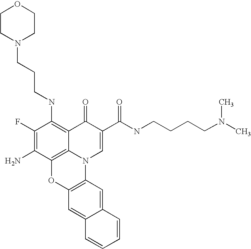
C1(F)=C(N)C2=C3C(=C1NCCCN1CCOCC1)C(=O)C(C(NCCCCN(C)C)=O)=CN3C1=C(O2)C=C2C(=C1)C=CC=C2
